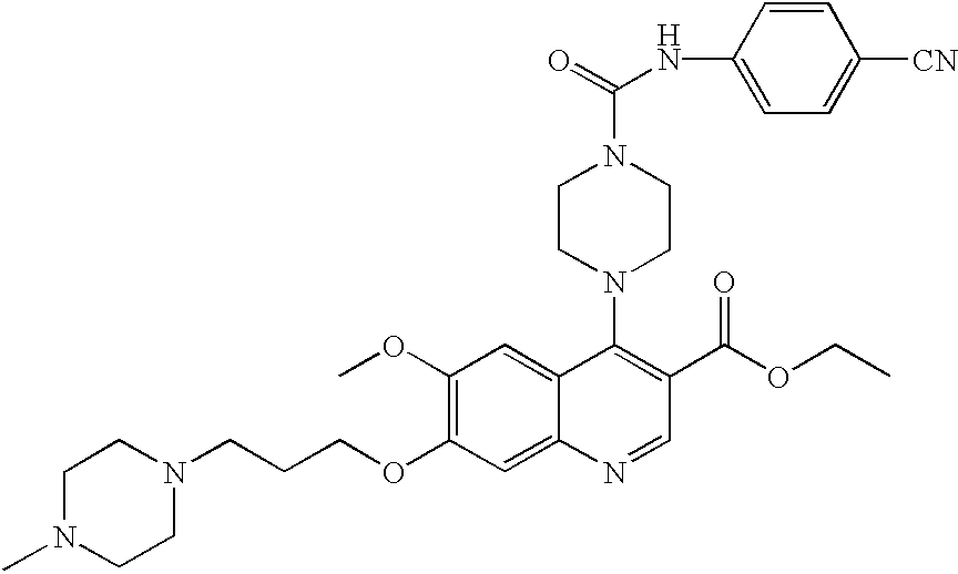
C1(OC)=C(OCCCN2CCN(C)CC2)C=C2C(=C1)C(N1CCN(C(=O)NC3=CC=C([CN])C=C3)CC1)=C(C(OCC)=O)C=N2
